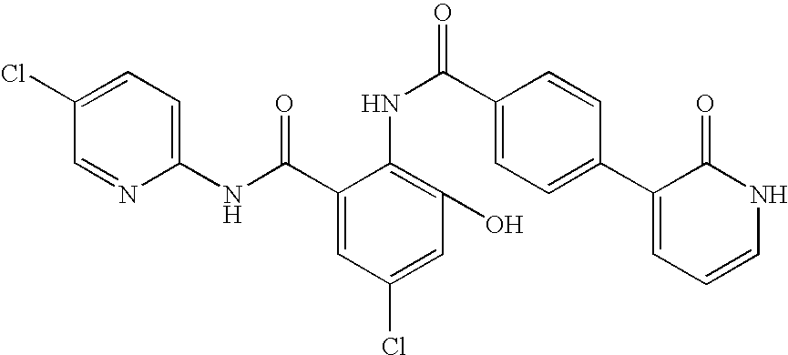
C1(NC(C2=CC(Cl)=CC(O)=C2NC(C2=CC=C(C3=CC=CNC3=O)C=C2)=O)=O)=CC=C(Cl)C=N1
